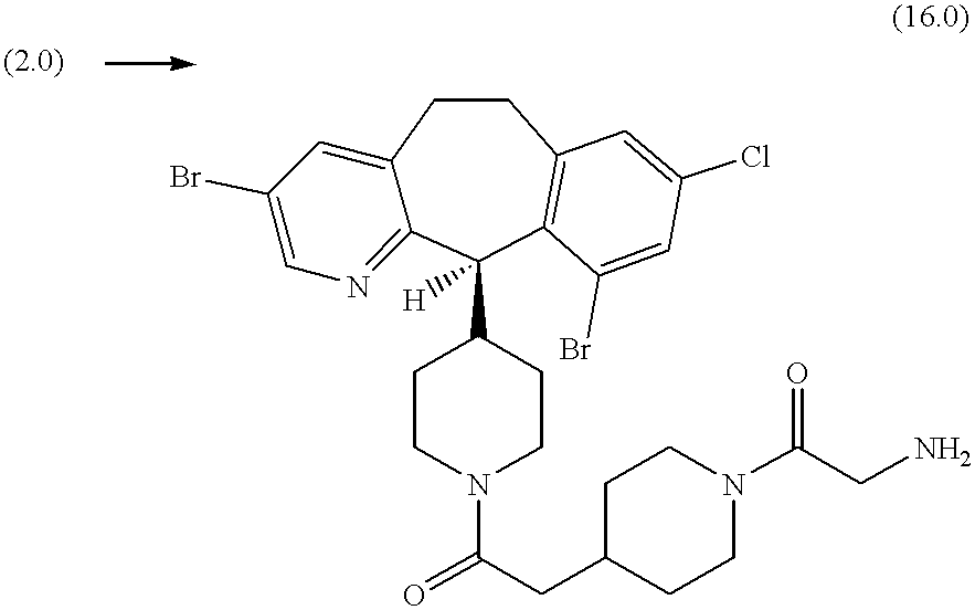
C12=CC(Br)=CN=C1C(C1CCN(C(=O)CC3CCN(C(CN)=O)CC3)CC1)([H])C1=C(CC2)C=C(Cl)C=C1Br
